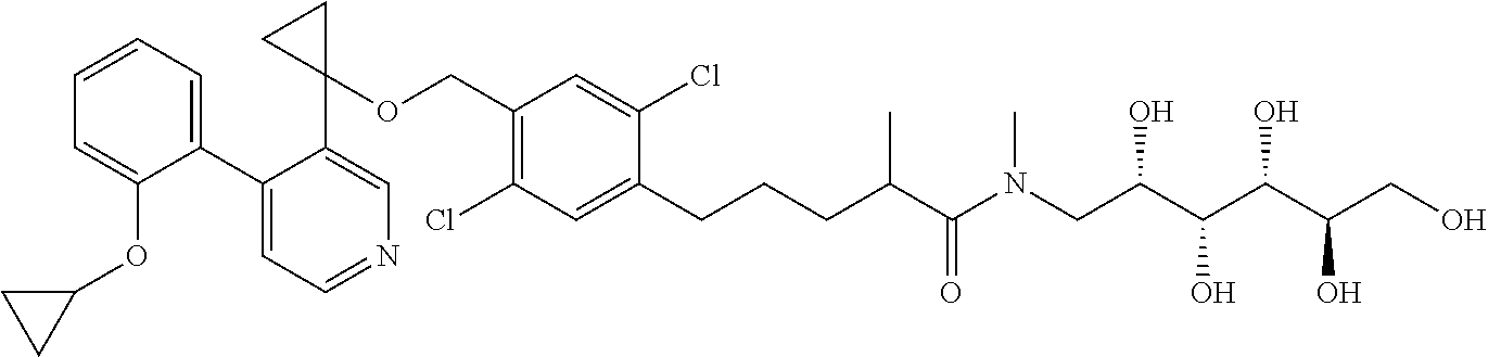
C1(C2=CC=CC=C2OC2CC2)=CC=NC=C1C1(OCC2=C(Cl)C=C(CCCC(C(N(CC(C(O)C(O)C(CO)O)O)C)=O)C)C(Cl)=C2)CC1
